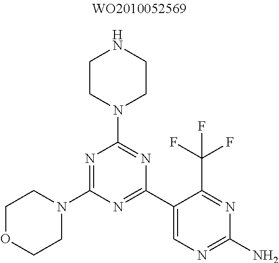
N1=C(N2CCOCC2)N=C(C2=CN=C(N)N=C2C(F)(F)F)N=C1N1CCNCC1
